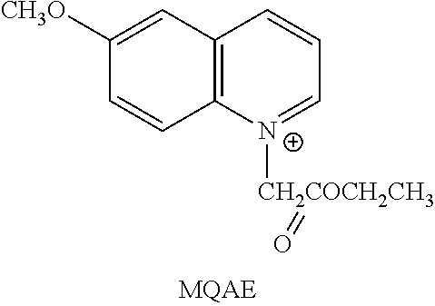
C12=C([N+]([CH2COCH2CH3]=O)=CC=C1)C=CC([CH3O])=C2
